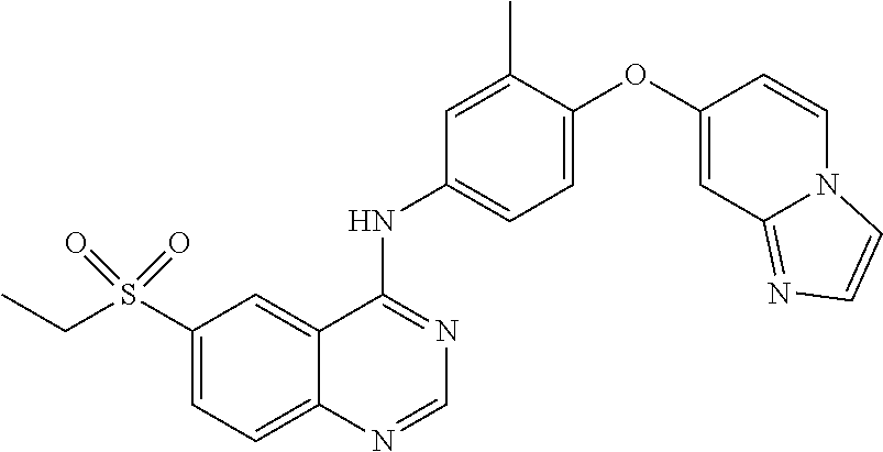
C1(S(CC)(=O)=O)=CC=C2C(=C1)C(NC1=CC=C(OC3=CC4=NC=CN4C=C3)C(C)=C1)=NC=N2
